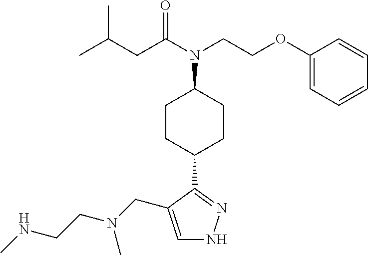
C1=C(CN(CCNC)C)C(C2CCC(N(CCOC3=CC=CC=C3)C(=O)CC(C)C)CC2)=NN1
